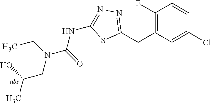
C1(F)=C(CC2=NN=C(NC(N(CC)CC(O)C)=O)S2)C=C(Cl)C=C1
